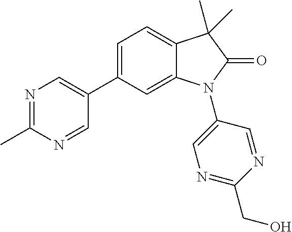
C1=C(C2=CN=C(C)N=C2)C=C2C(=C1)C(C)(C)C(=O)N2C1=CN=C(CO)N=C1
